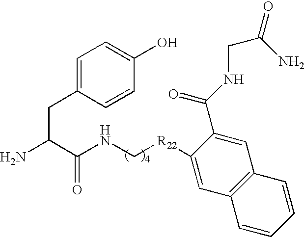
NC(C(NC[R22]C1=CC2=C(C=C1C(NCC(=O)N)=O)C=CC=C2)=O)CC1=CC=C(O)C=C1
